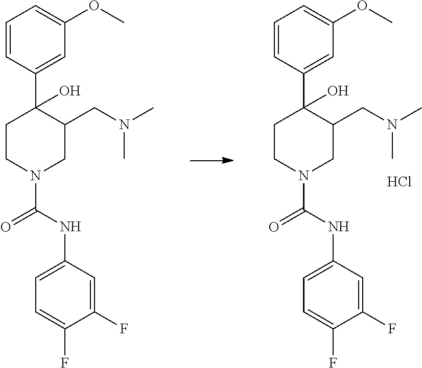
C1CN(C(NC2=CC=C(F)C(F)=C2)=O)CC(CN(C)C)C1(C1=CC(OC)=CC=C1)O.Cl.C1CN(C(NC2=CC=C(F)C(F)=C2)=O)CC(CN(C)C)C1(C1=CC(OC)=CC=C1)O
